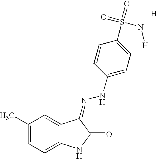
C1(C)=CC=C2C(=C1)C(=NNC1=CC=C(S(=O)(=O)N[H])C=C1)C(=O)N2.[H]
